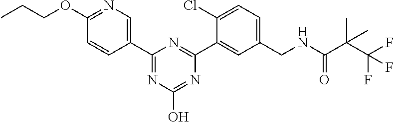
C1(C2=CN=C(OCCC)C=C2)=NC(O)=NC(C2=CC(CNC(C(C(F)(F)F)(C)C)=O)=CC=C2Cl)=N1
